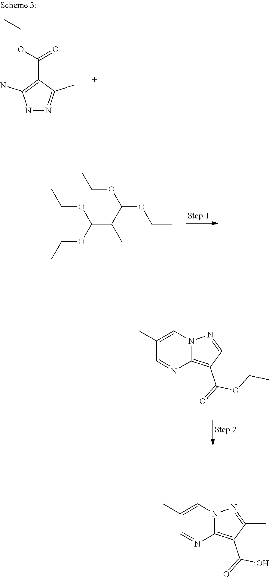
C(C(C(OCC)OCC)C)(OCC)OCC.C1(C)=CN2C(=C(C(=O)OCC)C(C)=N2)N=C1.N1N=C(C)C(C(=O)OCC)=C1N.C1(C)=CN2C(=C(C(=O)O)C(C)=N2)N=C1
